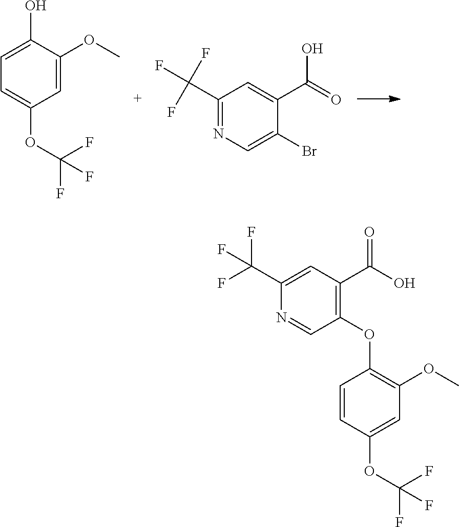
C1=C(OC)C(O)=CC=C1OC(F)(F)F.C1(C(F)(F)F)=NC=C(Br)C(C(=O)O)=C1.C1=C(OC(F)(F)F)C=CC(OC2=C(C(O)=O)C=C(C(F)(F)F)N=C2)=C1OC
